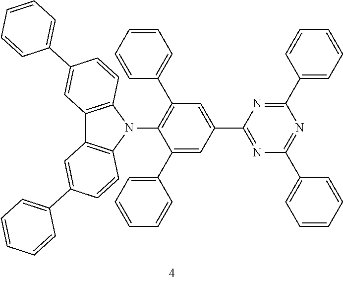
N1=C(C2=CC(C3=CC=CC=C3)=C(N3C4=C(C5=C3C=CC(C3=CC=CC=C3)=C5)C=C(C3=CC=CC=C3)C=C4)C(C3=CC=CC=C3)=C2)N=C(C2=CC=CC=C2)N=C1C1=CC=CC=C1
